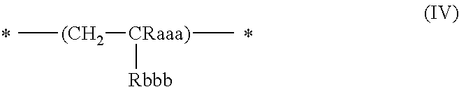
C[(CH2][CRaaa)](C)[Rbbb]
